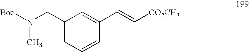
C1(CN(C)[Boc])=CC=CC(C=C[CO2CH3])=C1
